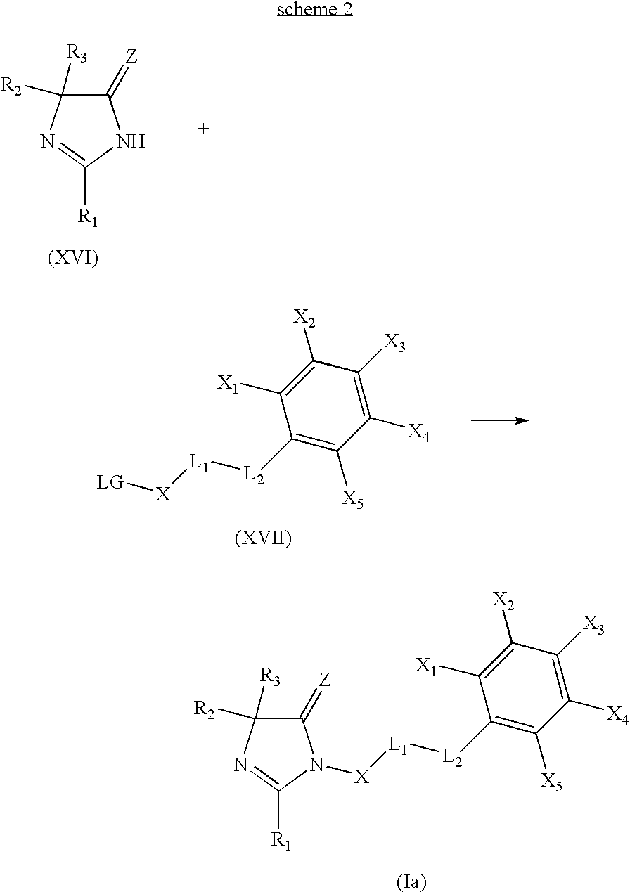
C1([L2][L1][X][LG])=C([X5])C([X4])=C([X3])C([X2])=C1[X1].C1([L2][L1][X]N2C(=[Z])C([R3])([R2])N=C2[R1])=C([X5])C([X4])=C([X3])C([X2])=C1[X1].C1(=[Z])C([R3])([R2])N=C([R1])N1
